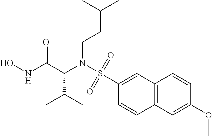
N(C(C(NO)=O)C(C)C)(S(C1=CC2=C(C=C1)C=C(OC)C=C2)(=O)=O)CCC(C)C
